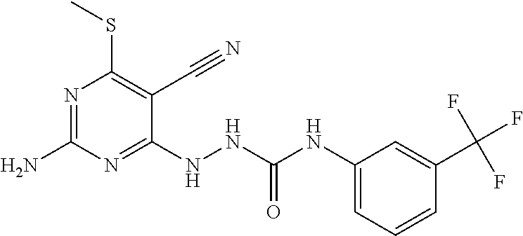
N1=C(N)N=C(NNC(NC2=CC=CC(C(F)(F)F)=C2)=O)C(C#N)=C1SC
